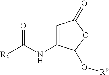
C1=C(NC([R3])=O)C(O[R9])OC1=O
